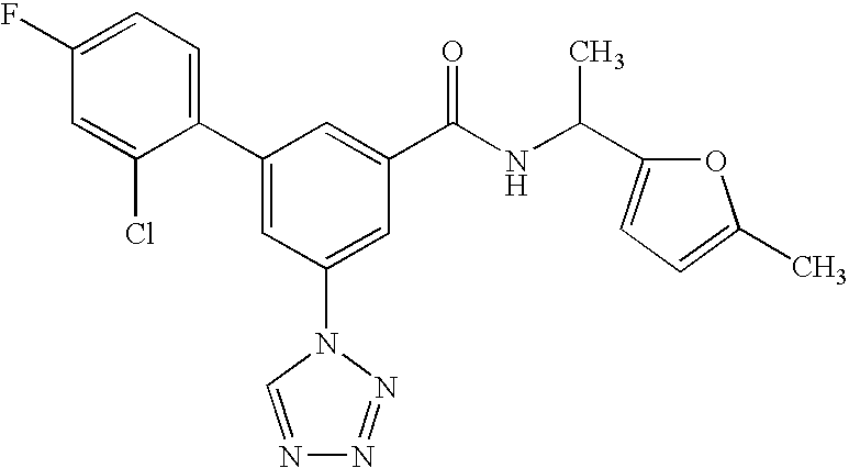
C1(C2=CC(N3C=NN=N3)=CC(C(NC(C)C3=CC=C(C)O3)=O)=C2)=CC=C(F)C=C1Cl
